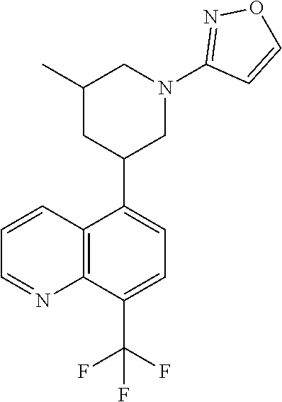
C12=C(C=CC=N1)C(C1CC(C)CN(C3=NOC=C3)C1)=CC=C2C(F)(F)F
